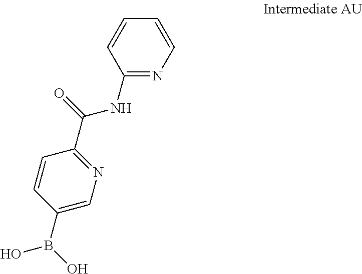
N1=C(NC(C2=NC=C(B(O)O)C=C2)=O)C=CC=C1
